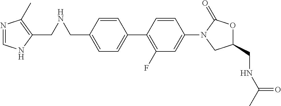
C1(CNCC2=C(C)N=CN2)=CC=C(C2=C(F)C=C(N3C(=O)OC(CNC(C)=O)C3)C=C2)C=C1
